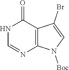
N1C=NC2=C(C1=O)C(Br)=CN2[Boc]
